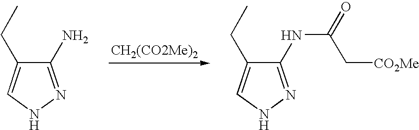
C1(N)=NNC=C1CC.C1(NC(=O)C[CO2Me])=NNC=C1CC
